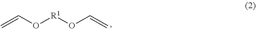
C=CO[R1]OC=C
